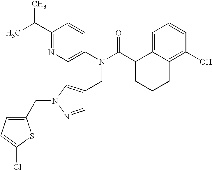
C1(C(C)C)=NC=C(N(C(C2CCCC3=C(O)C=CC=C23)=O)CC2=CN(CC3=CC=C(Cl)S3)N=C2)C=C1
